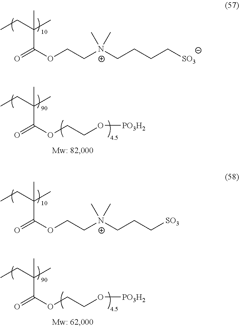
CCC(C)(C(=O)OCC[N+](CCCC[SO3])(C)C)C.CCC(C)(C(=O)OCCO[PO3H2])C.CCC(C)(C(=O)OCC[N+](CCC[SO3])(C)C)C.CCC(C)(C(=O)OCCO[PO3H2])C
